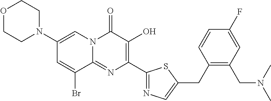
O1CCN(C2=CN3C(=NC(C4=NC=C(CC5=C(CN(C)C)C=C(F)C=C5)S4)=C(O)C3=O)C(Br)=C2)CC1
